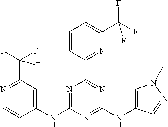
N1=C(C(F)(F)F)C=C(NC2=NC(C3=NC(C(F)(F)F)=CC=C3)=NC(NC3=CN(C)N=C3)=N2)C=C1
